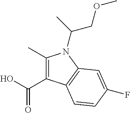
C1(C)=C(C(O)=O)C2=C(N1C(COC)C)C=C(F)C=C2
